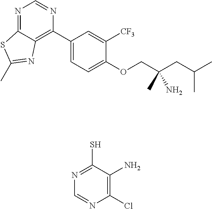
C1(C2=CC=C(OCC(CC(C)C)(C)N)C([CF3])=C2)=C2C(=NC=N1)SC(C)=N2.C1=NC(Cl)=C(N)C(S)=N1
